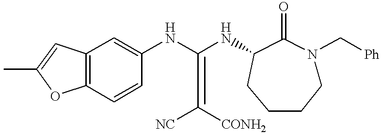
CC1=CC2=C(O1)C=CC(NC(=C([CONH2])[NC])NC1C(=O)N(C[Ph])CCCC1)=C2
